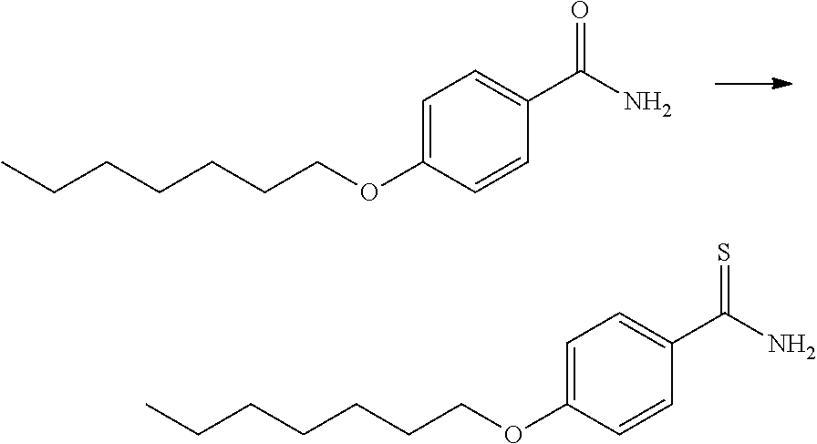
CCCCCCCOC1=CC=C(C(N)=O)C=C1.CCCCCCCOC1=CC=C(C(N)=S)C=C1
